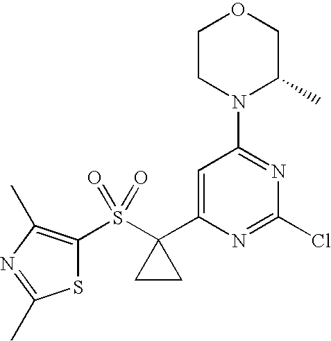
C1CN(C2=NC(Cl)=NC(C3(S(=O)(=O)C4=C(C)N=C(C)S4)CC3)=C2)C(C)CO1
